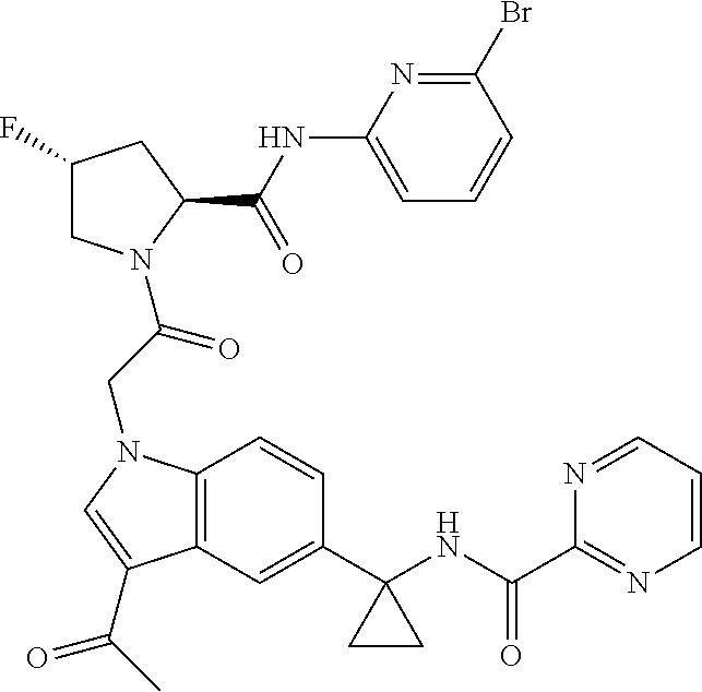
C1(F)CN(C(CN2C3=C(C=C(C4(NC(C5=NC=CC=N5)=O)CC4)C=C3)C(C(C)=O)=C2)=O)C(C(NC2=CC=CC(Br)=N2)=O)C1
